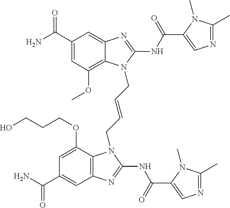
C1(C(N)=O)=CC(OC)=C2C(=C1)N=C(NC(=O)C1=CN=C(C)N1C)N2CC=CCN1C2=C(C=C(C(N)=O)C=C2OCCCO)N=C1NC(=O)C1=CN=C(C)N1C
